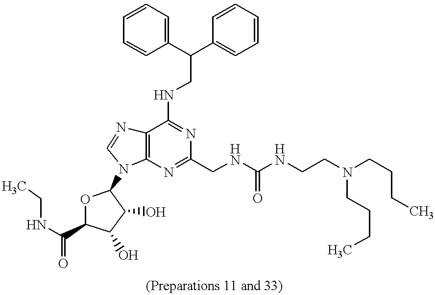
C1(C(C2=CC=CC=C2)CNC2=NC(CNC(NCCN(CCCC)CCCC)=O)=NC3=C2N=CN3C2OC(C(NCC)=O)C(O)C2O)=CC=CC=C1
